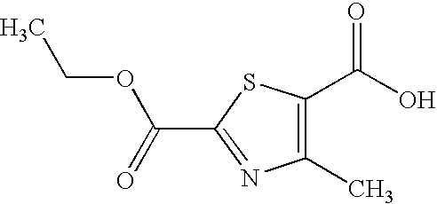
C1(C(O)=O)=C(C)N=C(C(=O)OCC)S1
